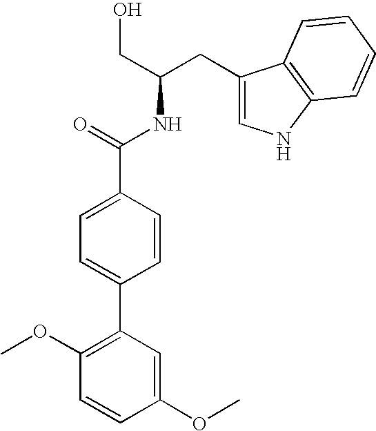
C1=C(C2=C(OC)C=CC(OC)=C2)C=CC(C(=O)NC(CO)CC2=CNC3=C2C=CC=C3)=C1
